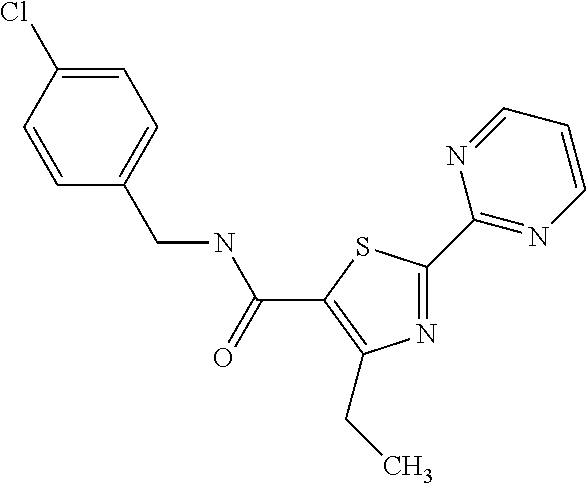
N1=C(C2=NC=CC=N2)SC(C(NCC2=CC=C(Cl)C=C2)=O)=C1CC
